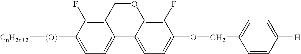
C12=C(F)C([(O)][CnH2n+2])=CC=C1C1=CC=C(OCC3=CC=C([H])C=C3)C(F)=C1OC2
